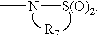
CN[S(O)2]
